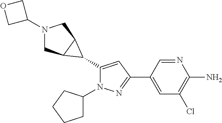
C1(C2C3CN(C4COC4)CC32)=CC(C2=CC(Cl)=C(N)N=C2)=NN1C1CCCC1
